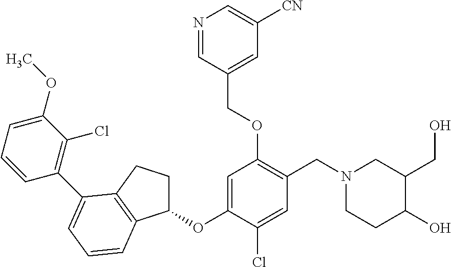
C1(OC2=CC(OCC3=CC([CN])=CN=C3)=C(CN3CCC(O)C(CO)C3)C=C2Cl)CCC2=C1C=CC=C2C1=C(Cl)C(OC)=CC=C1
